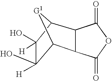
C12[G1]C(C3C1C(=O)OC3=O)C(O)([H])C2(O)[H]
